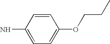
C1=C(N)C=CC(OCCC)=C1
